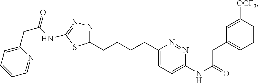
C1(CCCCC2=CC=C(NC(=O)CC3=CC=CC([OCF3])=C3)N=N2)=NN=C(NC(CC2=CC=CC=N2)=O)S1
